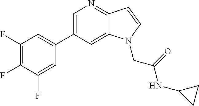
C1(C2=CN=C3C(=C2)N(CC(NC2CC2)=O)C=C3)=CC(F)=C(F)C(F)=C1
